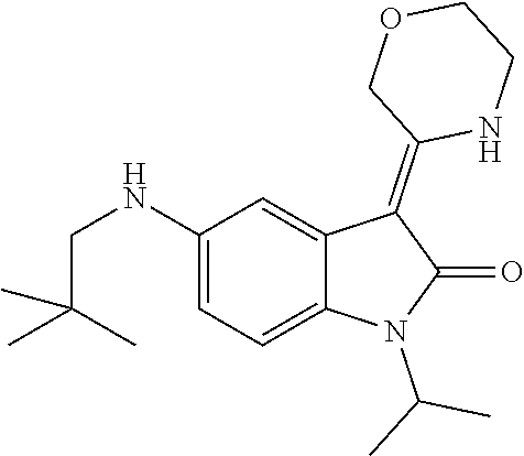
C1(NCC(C)(C)C)=CC=C2C(=C1)C(=C1NCCOC1)C(=O)N2C(C)C
